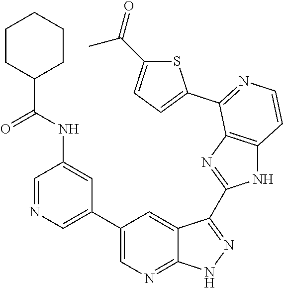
C1=NC=C(C2=CN=C3C(=C2)C(C2=NC4=C(N2)C=CN=C4C2=CC=C(C(=O)C)S2)=NN3)C=C1NC(C1CCCCC1)=O
